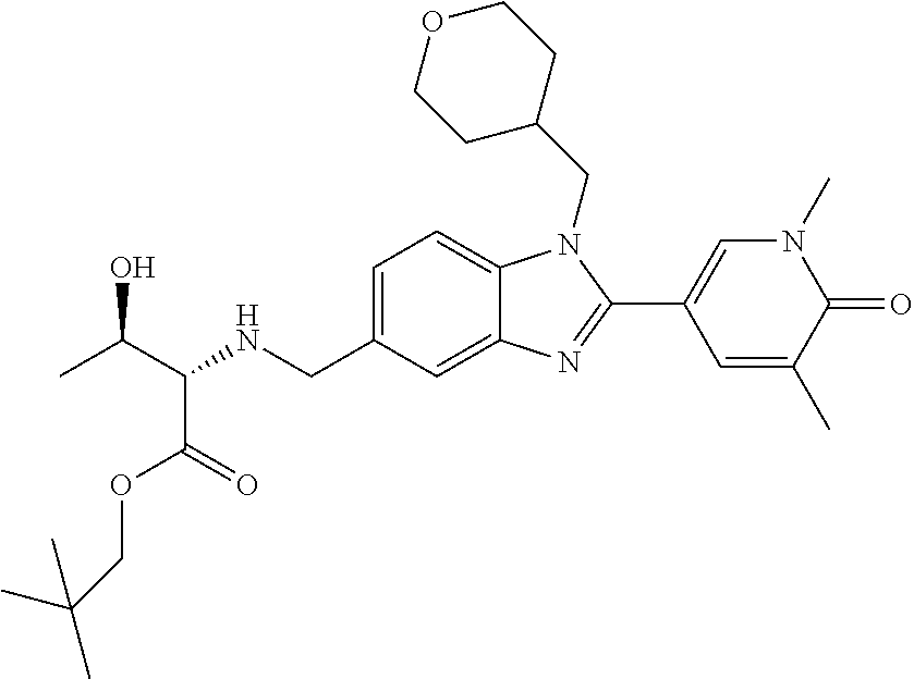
CC(C(NCC1=CC=C2C(=C1)N=C(C1=CN(C)C(=O)C(C)=C1)N2CC1CCOCC1)C(=O)OCC(C)(C)C)O
